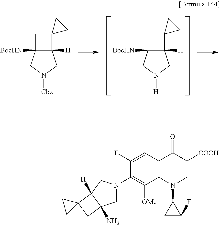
C1C2([BocHN])C([H])(C13CC3)CN([Cbz])C2.C1C2([BocHN])C([H])(C13CC3)CN([H])C2.C1(F)=CC2=C(C([OMe])=C1N1CC3(N)C([H])(C1)C1(C3)CC1)N(C1CC1F)C=C([COOH])C2=O
